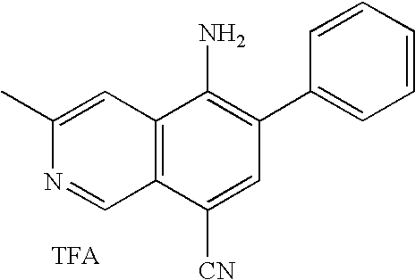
C1(C)=CC2=C(C=N1)C([CN])=CC(C1=CC=CC=C1)=C2N
